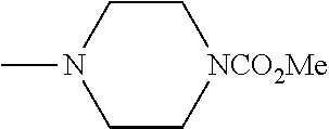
C1CN(C)CC[NCO2Me]1
